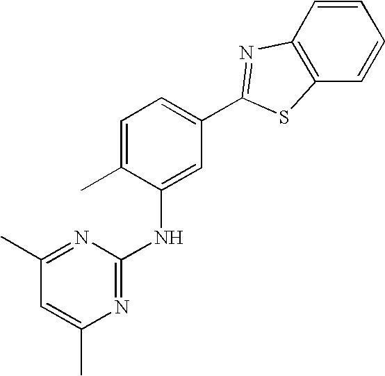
C1(C)=NC(NC2=CC(C3=NC4=C(S3)C=CC=C4)=CC=C2C)=NC(C)=C1
